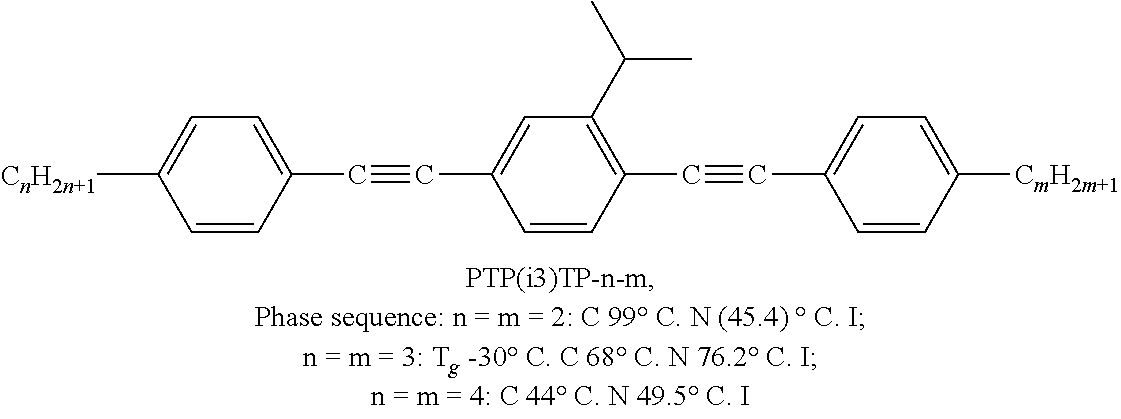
[CnH2n+1]C1=CC=C(C#CC2=CC(C(C)C)=C(C#CC3=CC=C([CmH2m+1])C=C3)C=C2)C=C1
